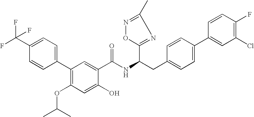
C1=C(C(F)(F)F)C=CC(C2=C(OC(C)C)C=C(O)C(C(NC(CC3=CC=C(C4=CC(Cl)=C(F)C=C4)C=C3)C3=NC(C)=NO3)=O)=C2)=C1
